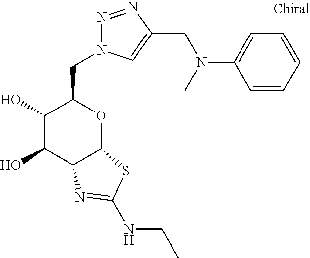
C1(O)C(O)C2C(OC1CN1N=NC(CN(C3=CC=CC=C3)C)=C1)SC(NCC)=N2
